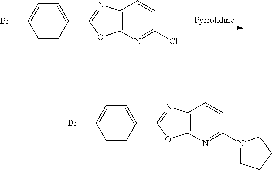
C1=C(Br)C=CC(C2=NC3=C(O2)N=C(Cl)C=C3)=C1.C1=C(Br)C=CC(C2=NC3=C(O2)N=C(N2CCCC2)C=C3)=C1
